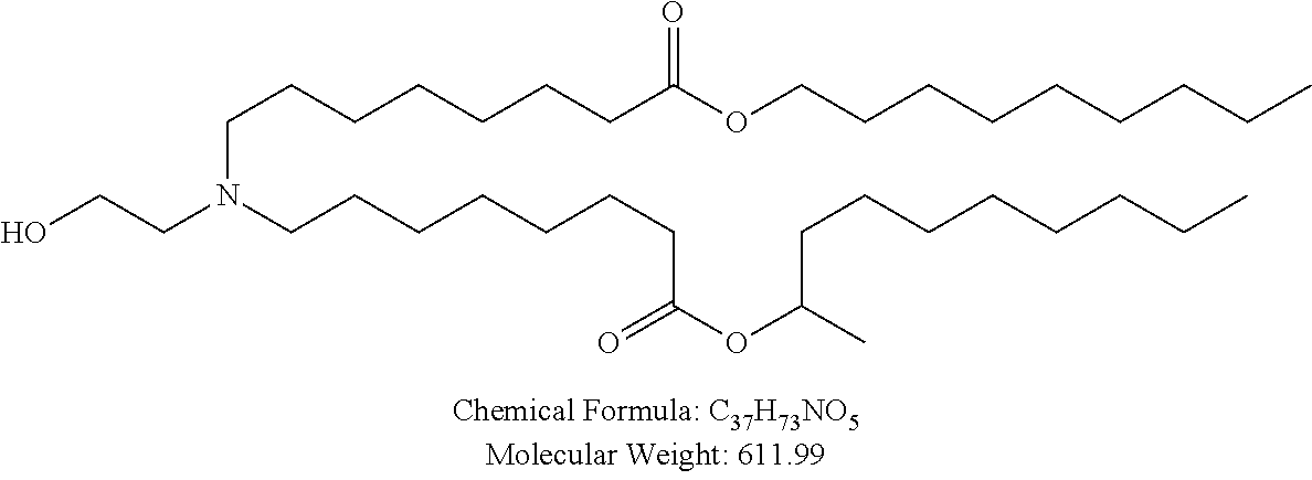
OCCN(CCCCCCCC(OC(C)CCCCCCCC)=O)CCCCCCCC(OCCCCCCCCC)=O
